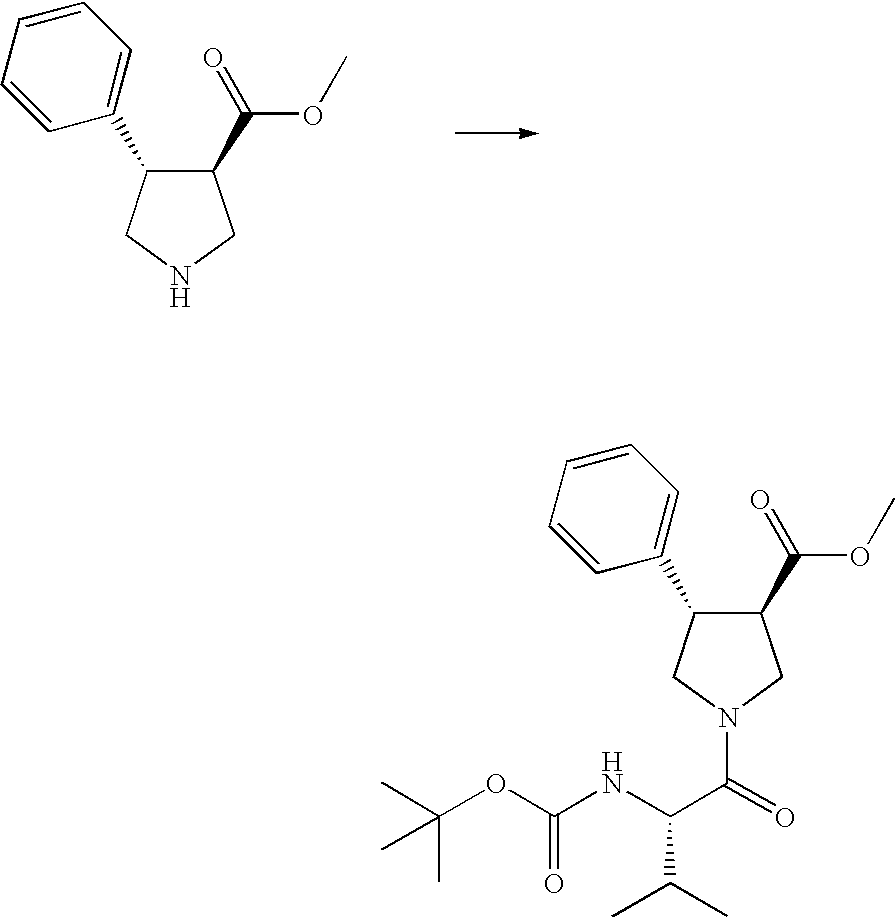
C1(C(OC)=O)C(C2=CC=CC=C2)CNC1.C1(C(OC)=O)C(C2=CC=CC=C2)CN(C(=O)C(NC(OC(C)(C)C)=O)C(C)C)C1
